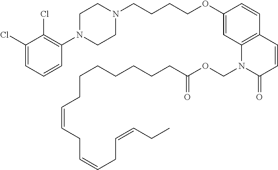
C1(Cl)=CC=CC(N2CCN(CCCCOC3=CC4=C(C=C3)C=CC(=O)N4COC(CCCCCCCC=CCC=CCC=CCC)=O)CC2)=C1Cl
